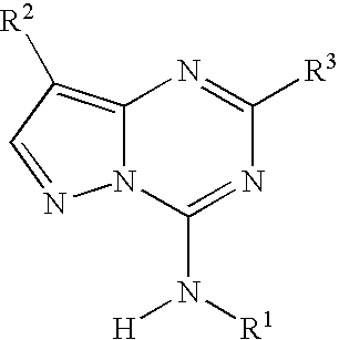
C12=C([R2])C=NN1C(N([R1])[H])=NC([R3])=N2
